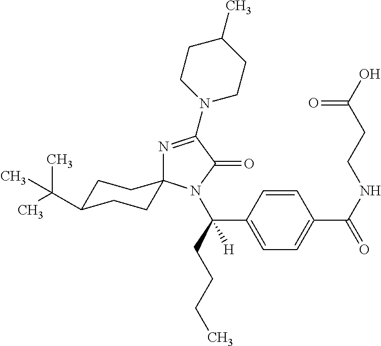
C1=CC(C(CCCC)([H])N2C(=O)C(N3CCC(C)CC3)=NC23CCC(C(C)(C)C)CC3)=CC=C1C(NCCC(O)=O)=O
